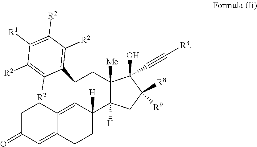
C1C(=O)C=C2C(=C3C([H])(CC2)C2([H])C([Me])(CC3C3=C([R2])C([R2])=C([R1])C([R2])=C3[R2])C(O)(C#C[R3])C([R8])([R9])C2)C1
